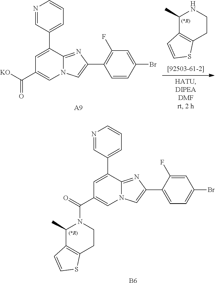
[(*R)].C1(C)C2=C(CCN1)SC=C2.C12=NC(C3=C(F)C=C(Br)C=C3)=CN1C=C(C(=O)[KO])C=C2C1=CC=CN=C1.[A9].C12=NC(C3=CC=C(Br)C=C3F)=CN1C=C(C(=O)N1C(C)C3=C(CC1)SC=C3)C=C2C1=CC=CN=C1.[(*R)].[B6]
